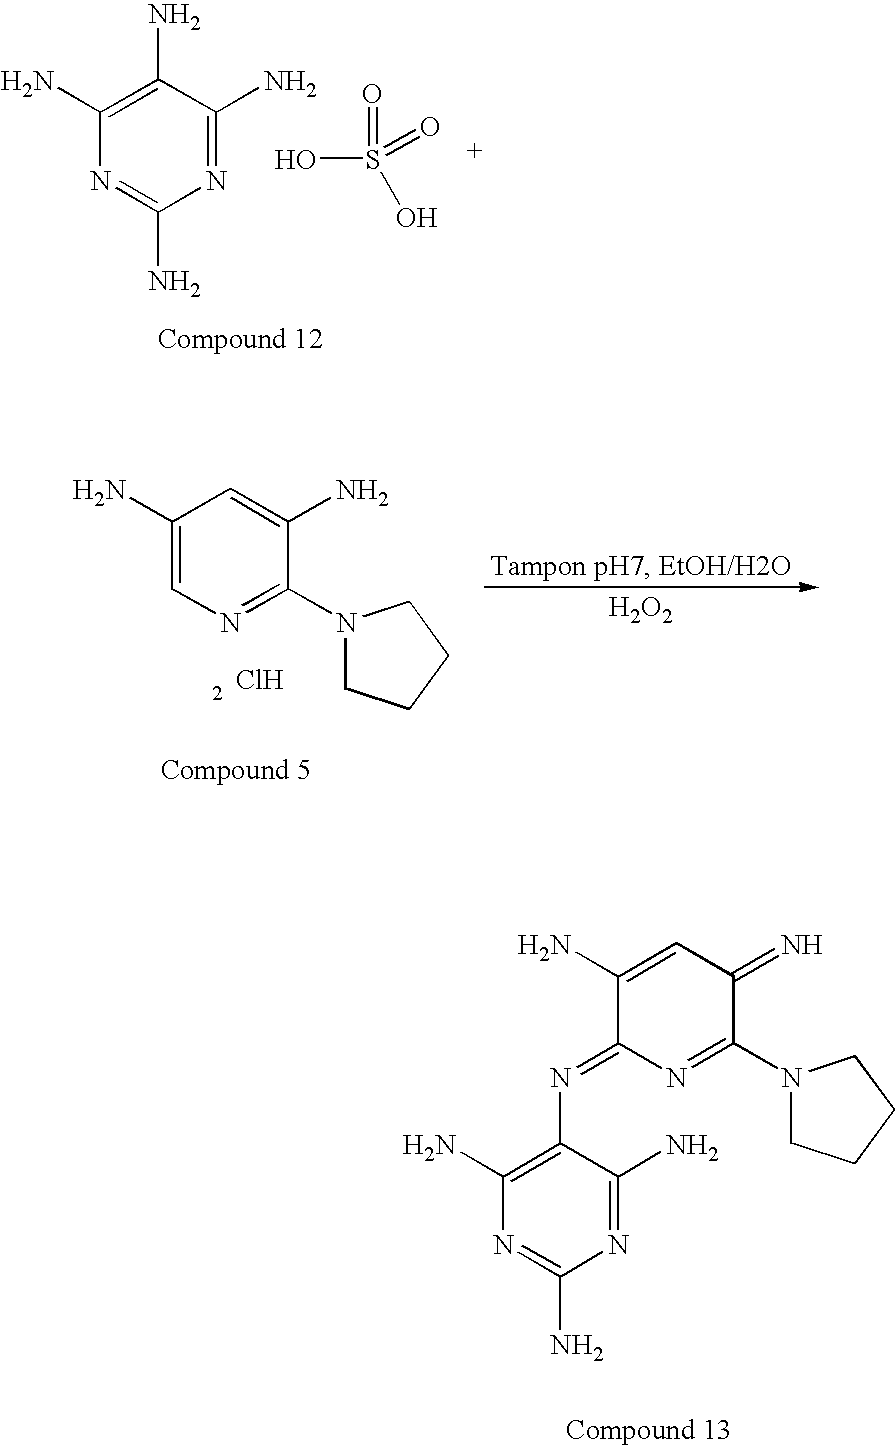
C1(N)=CN=C(N2CCCC2)C(N)=C1.Cl.[H2O2].N1=C(N)C(N)=C(N)N=C1N.OS(=O)(=O)O.C1(N)=CC(=N)C(N2CCCC2)=NC1=NC1=C(N)N=C(N)N=C1N
